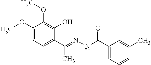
C1(OC)=CC=C(C(=NNC(C2=CC=CC(C)=C2)=O)C)C(O)=C1OC
